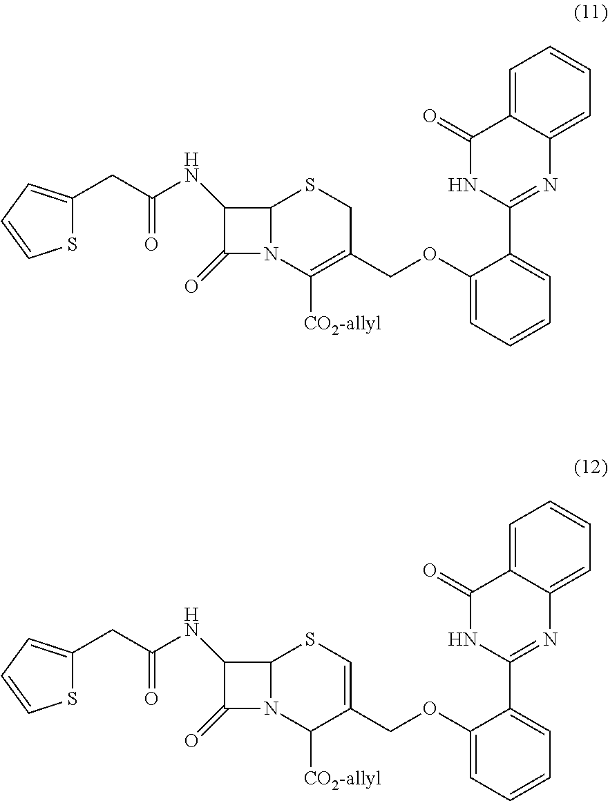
C1(CC(NC2C(=O)N3C2SCC(COC2=CC=CC=C2C2=NC4=CC=CC=C4C(=O)N2)=C3[CO2-allyl])=O)=CC=CS1.C1(CC(NC2C(=O)N3C2SC=C(COC2=CC=CC=C2C2=NC4=CC=CC=C4C(=O)N2)C3[CO2-allyl])=O)=CC=CS1
